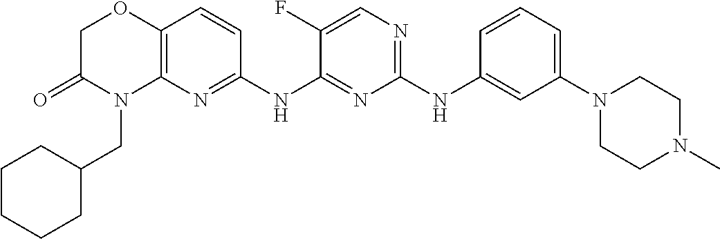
C1(NC2=CC(N3CCN(C)CC3)=CC=C2)=NC=C(F)C(NC2=NC3=C(C=C2)OCC(=O)N3CC2CCCCC2)=N1
